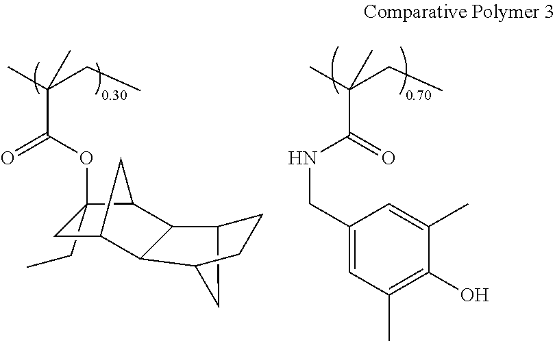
C12CC(C3C4CC(CC)(OC(C(C)(CC)C)=O)C(C4)C13)CC2.O=C(C(C)(CC)C)NCC1=CC(C)=C(O)C(C)=C1
